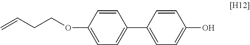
C1=CC(OCCC=C)=CC=C1C1=CC=C(O)C=C1
